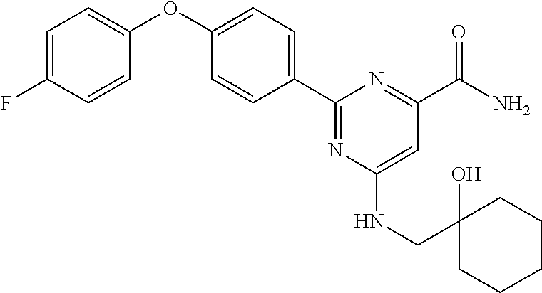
C1=C(F)C=CC(OC2=CC=C(C3=NC(NCC4(O)CCCCC4)=CC(C(=O)N)=N3)C=C2)=C1
